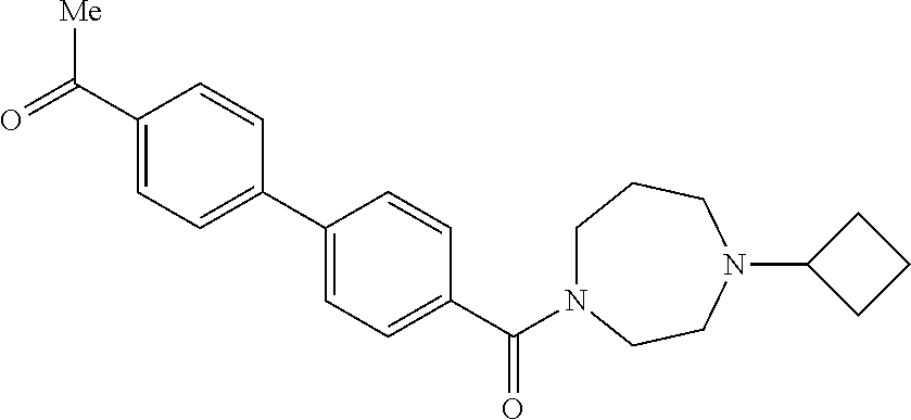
C1(C(N2CCCN(C3CCC3)CC2)=O)=CC=C(C2=CC=C(C([Me])=O)C=C2)C=C1
